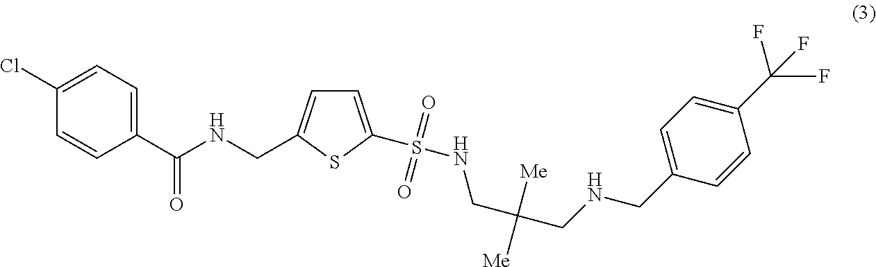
C1(C(NCC2=CC=C(S(NCC(CNCC3=CC=C(C(F)(F)F)C=C3)([Me])[Me])(=O)=O)S2)=O)=CC=C(Cl)C=C1
